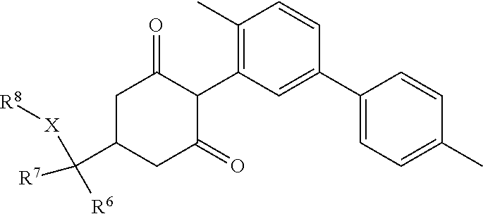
C1(C2=CC=C(C)C=C2)=CC(C2C(=O)CC(C([R7])([R6])[X][R8])CC2=O)=C(C)C=C1
